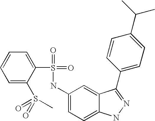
C1=CC=C(S(=O)(=O)C)C(S(=O)(=O)NC2=CC=C3C(=C2)C(C2=CC=C(C(C)C)C=C2)=NN3)=C1
